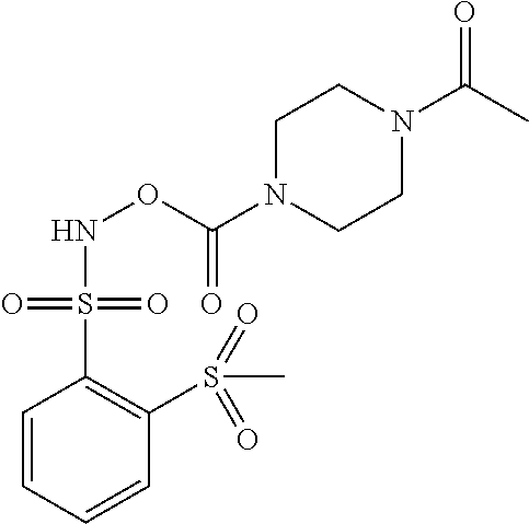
C1=CC=CC(S(C)(=O)=O)=C1S(=O)(=O)NOC(N1CCN(C(C)=O)CC1)=O
